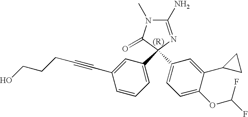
C1(N)=NC(C2=CC=CC(C#CCCCO)=C2)(C2=CC=C(OC(F)F)C(C3CC3)=C2)C(=O)N1C
